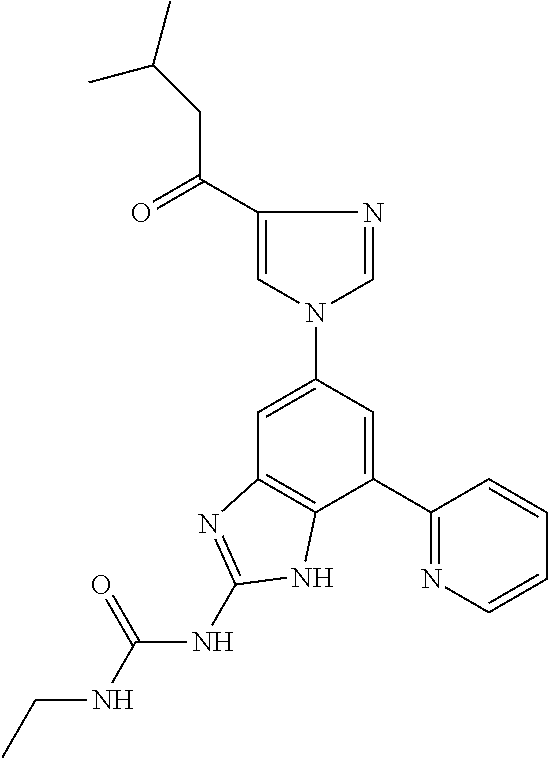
C1=C(N2C=NC(C(CC(C)C)=O)=C2)C=C(C2=NC=CC=C2)C2=C1N=C(NC(=O)NCC)N2
